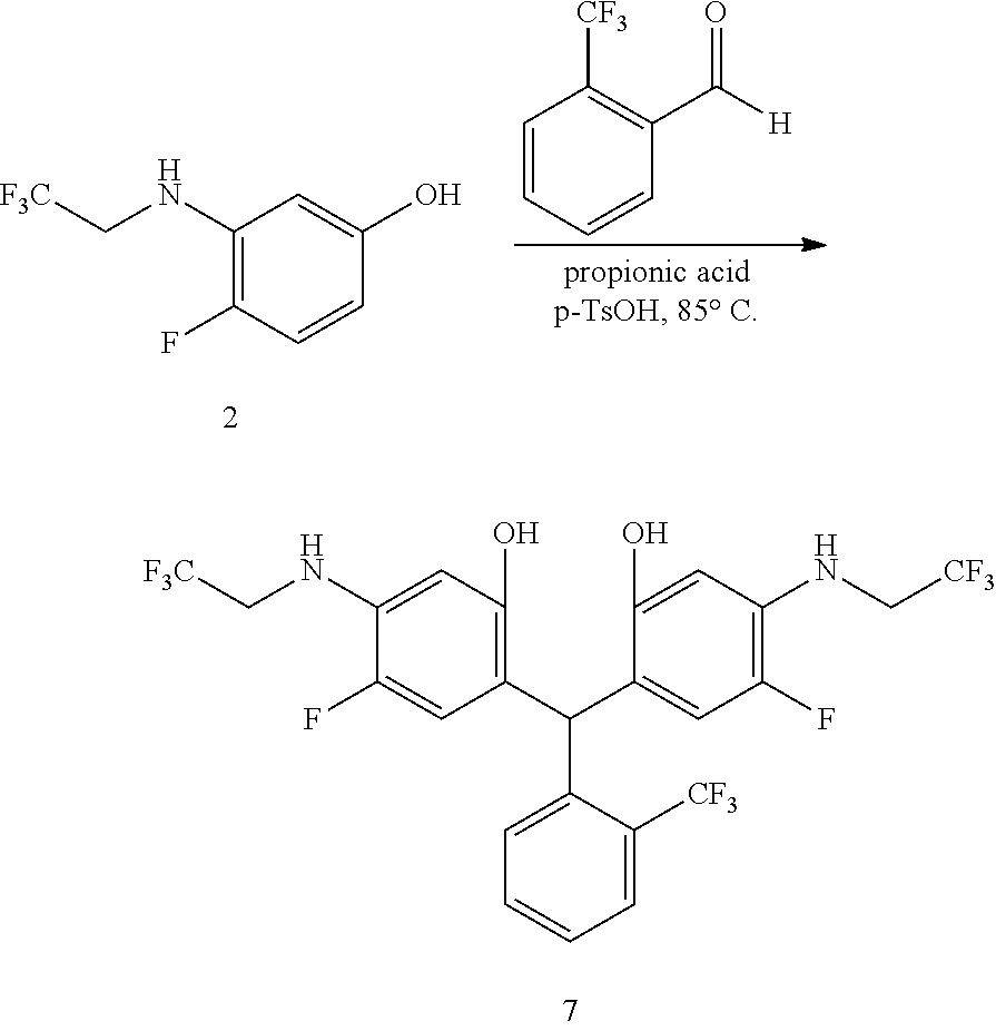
C1(F)=C(NC[F3C])C=C(O)C=C1.C1=CC=CC(C([H])=O)=C1[CF3].C1(F)=CC(C(C2=CC(F)=C(NC[CF3])C=C2O)C2=CC=CC=C2[CF3])=C(O)C=C1NC[F3C]
